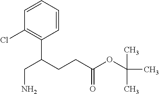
C1=CC=CC(C(CCC(OC(C)(C)C)=O)CN)=C1Cl
